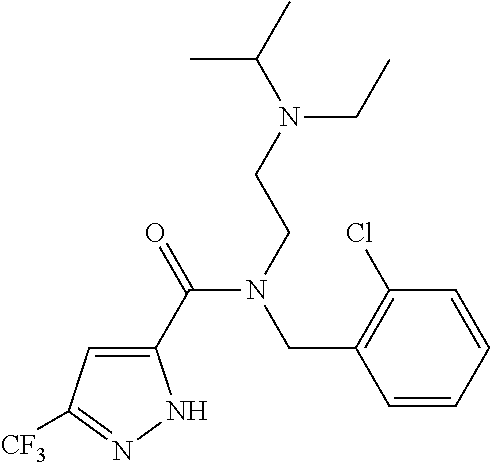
C1(C(=O)N(CCN(CC)C(C)C)CC2=C(Cl)C=CC=C2)=CC([CF3])=NN1
